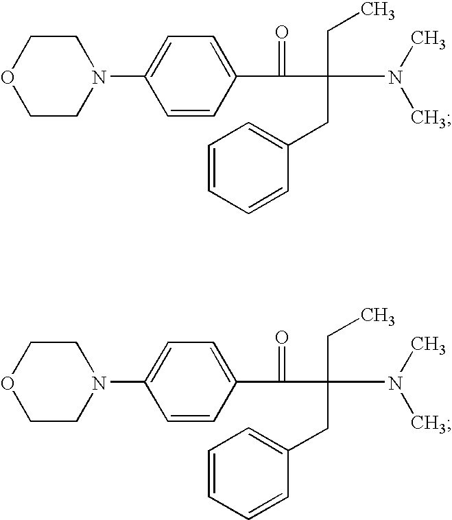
C1COCCN1C1=CC=C(C(=O)C(CC)(CC2=CC=CC=C2)N(C)C)C=C1.C1COCCN1C1=CC=C(C(=O)C(CC)(CC2=CC=CC=C2)N(C)C)C=C1
